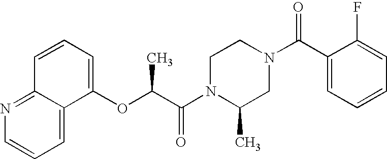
N1(C(C(OC2=CC=CC3=NC=CC=C23)C)=O)CCN(C(C2=CC=CC=C2F)=O)CC1C
